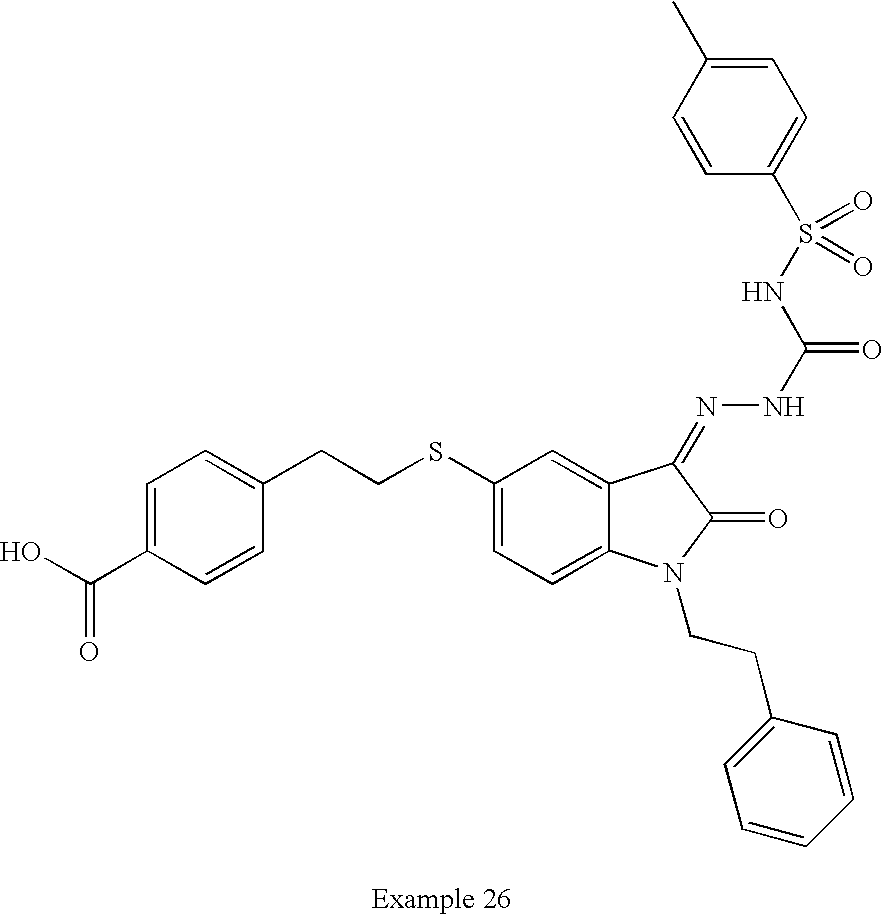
C1=C(C(O)=O)C=CC(CCSC2=CC=C3C(=C2)C(=NNC(=O)NS(C2=CC=C(C)C=C2)(=O)=O)C(=O)N3CCC2=CC=CC=C2)=C1
